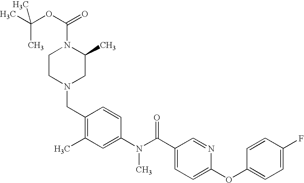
CC(OC(=O)N1CCN(CC2=C(C)C=C(N(C(C3=CC=C(OC4=CC=C(F)C=C4)N=C3)=O)C)C=C2)CC1C)(C)C
